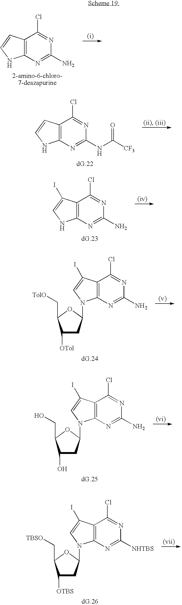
C12=C(N=C(N)N=C1Cl)NC=C2.C12=C(N=C(NC([CF3])=O)N=C1Cl)NC=C2.C12=C(N=C(N)N=C1Cl)NC=C2I.C12=C(N=C(N)N=C1Cl)N(C1CC([OTol])C(C[TolO])O1)C=C2I.C12=C(N=C(N)N=C1Cl)N(C1CC(O)C(CO)O1)C=C2I.C12=C(N=C([NHTBS])N=C1Cl)N(C1CC([OTBS])C(C[TBSO])O1)C=C2I
